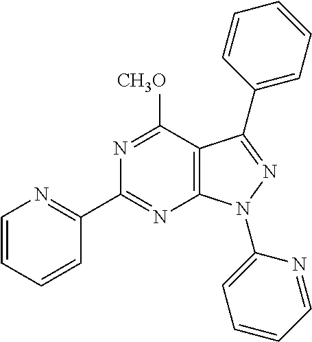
N1=C([CH3O])C2=C(N=C1C1=NC=CC=C1)N(C1=CC=CC=N1)N=C2C1=CC=CC=C1
